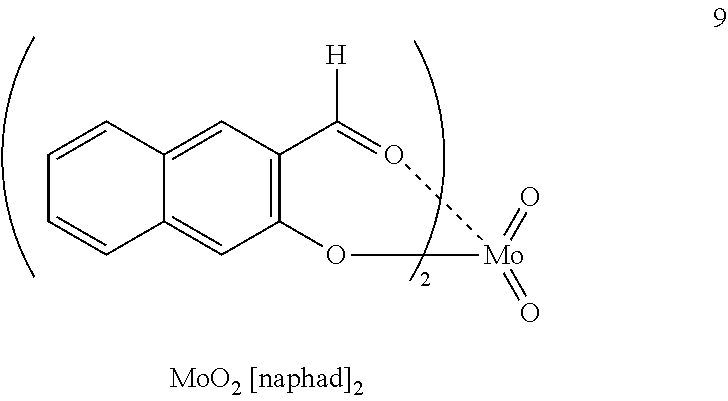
C12=C(C=C3C(=C1)C=CC=C3)C([H])=O[Mo](=O)(=O)O2
